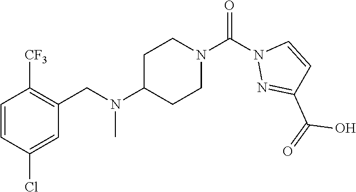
C1=CC(Cl)=CC(CN(C)C2CCN(C(=O)N3N=C(C(O)=O)C=C3)CC2)=C1[CF3]
